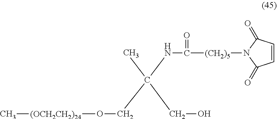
C1=CC(=O)N([(CH2)5]C(NC(CO)(C)CO[(OCH2CH2)24]C)=O)C1=O
